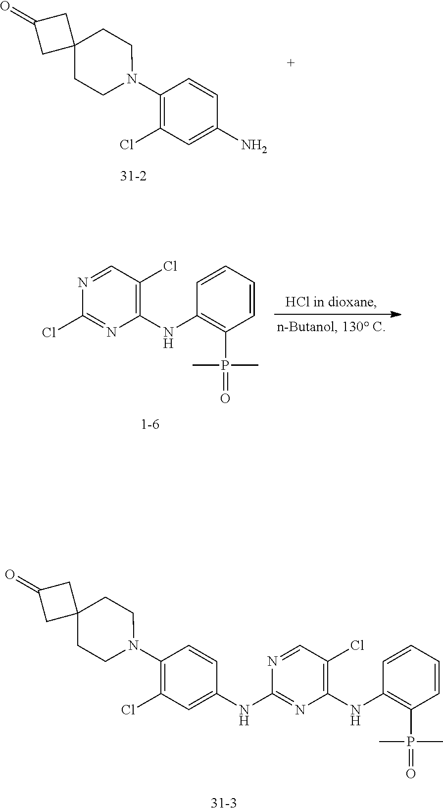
C1(N2CCC3(CC2)CC(=O)C3)=C(Cl)C=C(N)C=C1.N1=CC(Cl)=C(NC2=C(P(=O)(C)C)C=CC=C2)N=C1Cl.N1=CC(Cl)=C(NC2=C(P(=O)(C)C)C=CC=C2)N=C1NC1=CC(Cl)=C(N2CCC3(CC2)CC(=O)C3)C=C1
